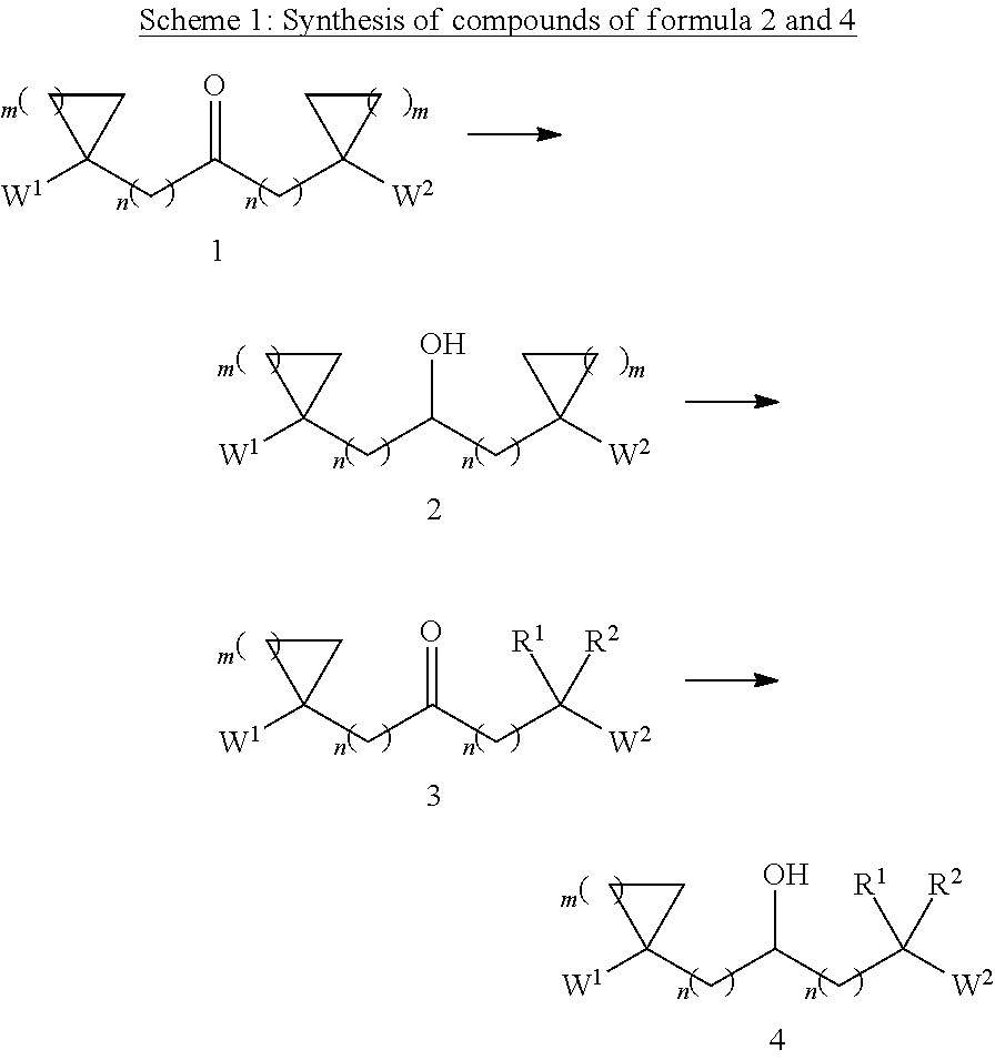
[W1]C1(CC(CC2([W2])CC2)=O)CC1.[W1]C1(CC(CC2([W2])CC2)O)CC1.[W1]C1(CC(CC([W2])([R2])[R1])=O)CC1.[W1]C1(CC(CC([W2])([R2])[R1])O)CC1
